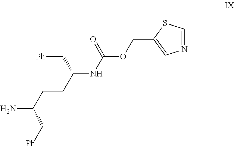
C1=NC=C(COC(NC(CCC(N)C[Ph])C[Ph])=O)S1
